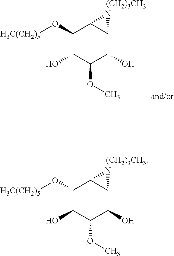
C1(O[H3C(CH2)5])C(O)C(OC)C(O)C2C1N2.[(CH2)3CH3].C1(O[H3C(CH2)5])C(O)C(OC)C(O)C2C1N2.[(CH2)3CH3]
